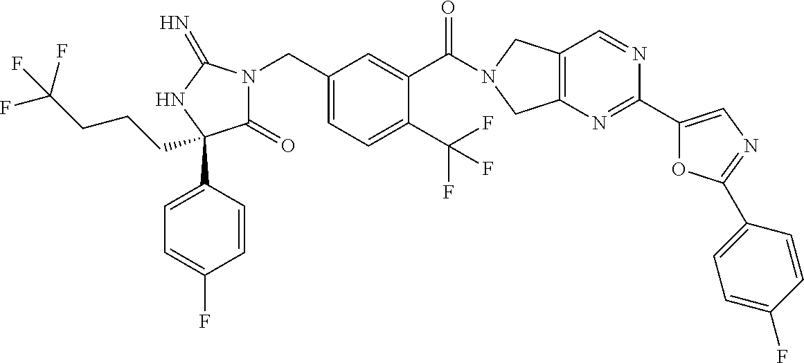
C1(=O)N(CC2=CC=C(C(F)(F)F)C(C(=O)N3CC4=C(C3)N=C(C3=CN=C(C5=CC=C(F)C=C5)O3)N=C4)=C2)C(=N)NC1(C1=CC=C(F)C=C1)CCCC(F)(F)F
